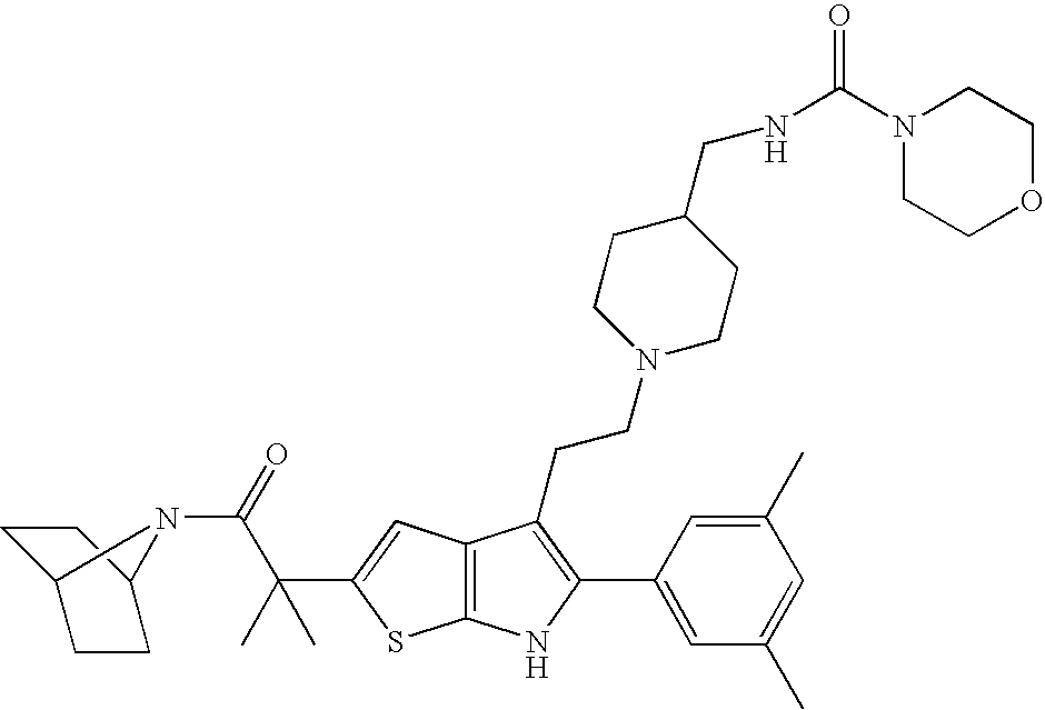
C12=C(C=C(C(C(=O)N3C4CCC3CC4)(C)C)S1)C(CCN1CCC(CNC(=O)N3CCOCC3)CC1)=C(C1=CC(C)=CC(C)=C1)N2
